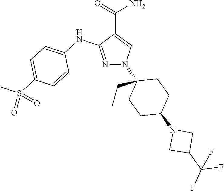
C(C1=CN(C2(CC)CCC(N3CC(C(F)(F)F)C3)CC2)N=C1NC1=CC=C(S(C)(=O)=O)C=C1)(=O)N
